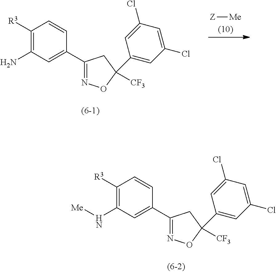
C1([R3])=C(N[Me])C=C(C2=NOC(C3=CC(Cl)=CC(Cl)=C3)([CF3])C2)C=C1.C1([R3])=C(N)C=C(C2=NOC(C3=CC(Cl)=CC(Cl)=C3)([CF3])C2)C=C1.[Z][Me]
